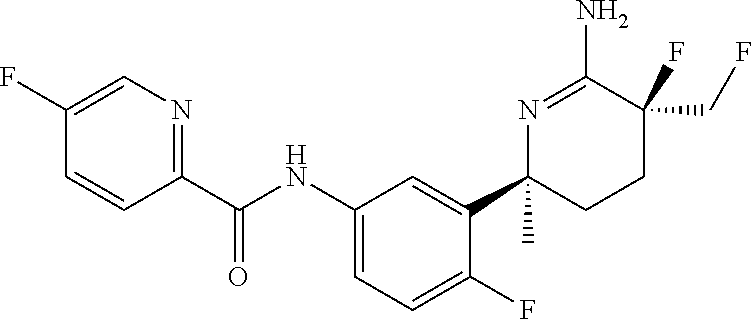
C(NC1=CC=C(F)C(C2(C)CCC(CF)(F)C(N)=N2)=C1)(=O)C1=NC=C(F)C=C1
